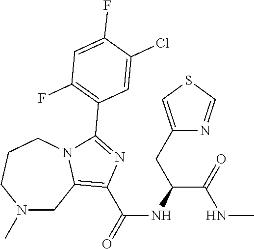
N1(C)CC2=C(C(=O)NC(C(=O)NC)CC3=CSC=N3)N=C(C3=C(F)C=C(F)C(Cl)=C3)N2CCC1
